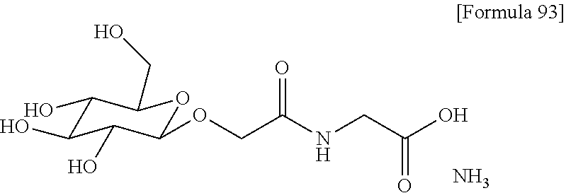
C1(O)C(O)C(O)C(OCC(NCC(O)=O)=O)OC1CO.N
